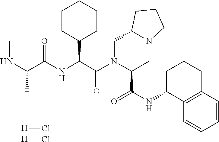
[H]Cl.[H]Cl.C1CC(C(C(N2C(C(NC3C4=C(CCC3)C=CC=C4)=O)CN3C(C2)CCC3)=O)NC(C(NC)C)=O)CCC1
